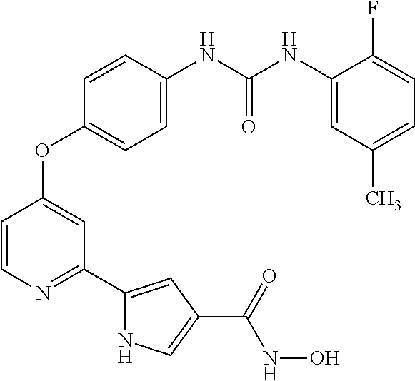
C1=CN=C(C2=CC(C(=O)NO)=CN2)C=C1OC1=CC=C(NC(NC2=CC(C)=CC=C2F)=O)C=C1
